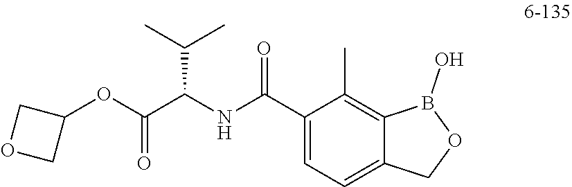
C1(OC(C(NC(C2=CC=C3C(=C2C)B(O)OC3)=O)C(C)C)=O)COC1
